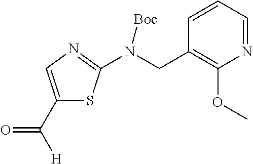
C1(C([H])=O)=CN=C(N(CC2=C(OC)N=CC=C2)[Boc])S1
